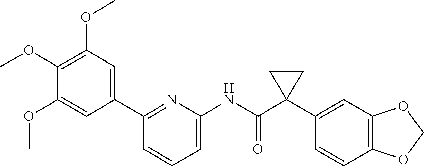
C1=CC=C(NC(C2(C3=CC4=C(C=C3)OCO4)CC2)=O)N=C1C1=CC(OC)=C(OC)C(OC)=C1
